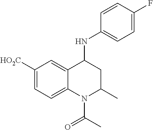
C1([HO2C])=CC=C2C(=C1)C(NC1=CC=C(F)C=C1)CC(C)N2C(C)=O
